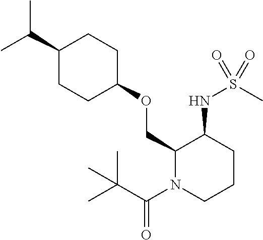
C(C)(C)C1CCC(OCC2N(C(C(C)(C)C)=O)CCCC2NS(C)(=O)=O)CC1
